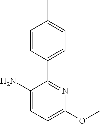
C1=CC(C2=NC(OC)=CC=C2N)=CC=C1C
